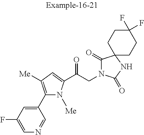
C1=C(F)C=C(C2=C([Me])C=C(C(CN3C(=O)C4(NC3=O)CCC(F)(F)CC4)=O)N2[Me])C=N1
